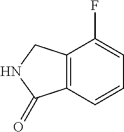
C12=C(C=CC=C1F)C(=O)NC2
